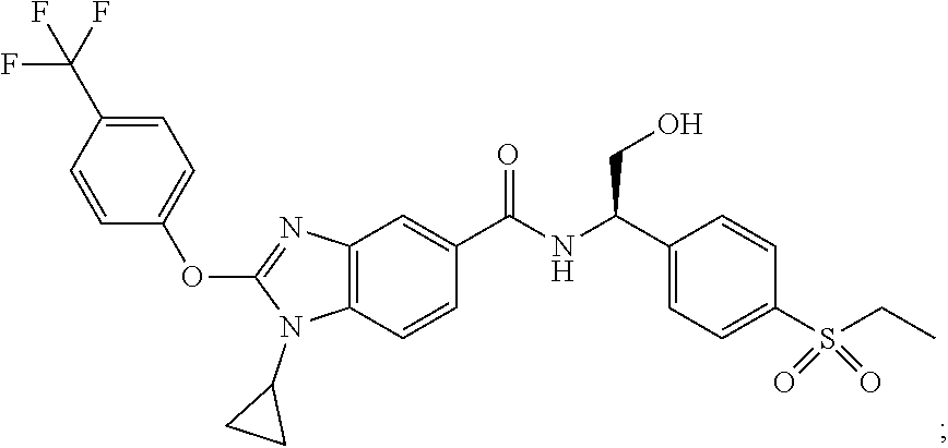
C12=C(N(C3CC3)C(OC3=CC=C(C(F)(F)F)C=C3)=N1)C=CC(C(NC(C1=CC=C(S(CC)(=O)=O)C=C1)CO)=O)=C2
